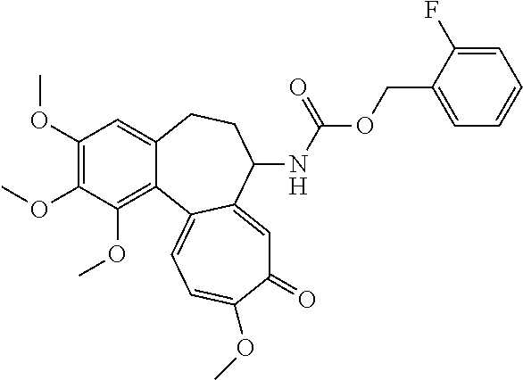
C1(OC)=C(OC)C(OC)=C2C(=C1)CCC(NC(OCC1=CC=CC=C1F)=O)C1=CC(=O)C(OC)=CC=C21
